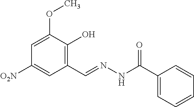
C1=C(OC)C(O)=C(C=NNC(C2=CC=CC=C2)=O)C=C1[O2N]
